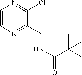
C1=CN=C(CNC(=O)C(C)(C)C)C(Cl)=N1
